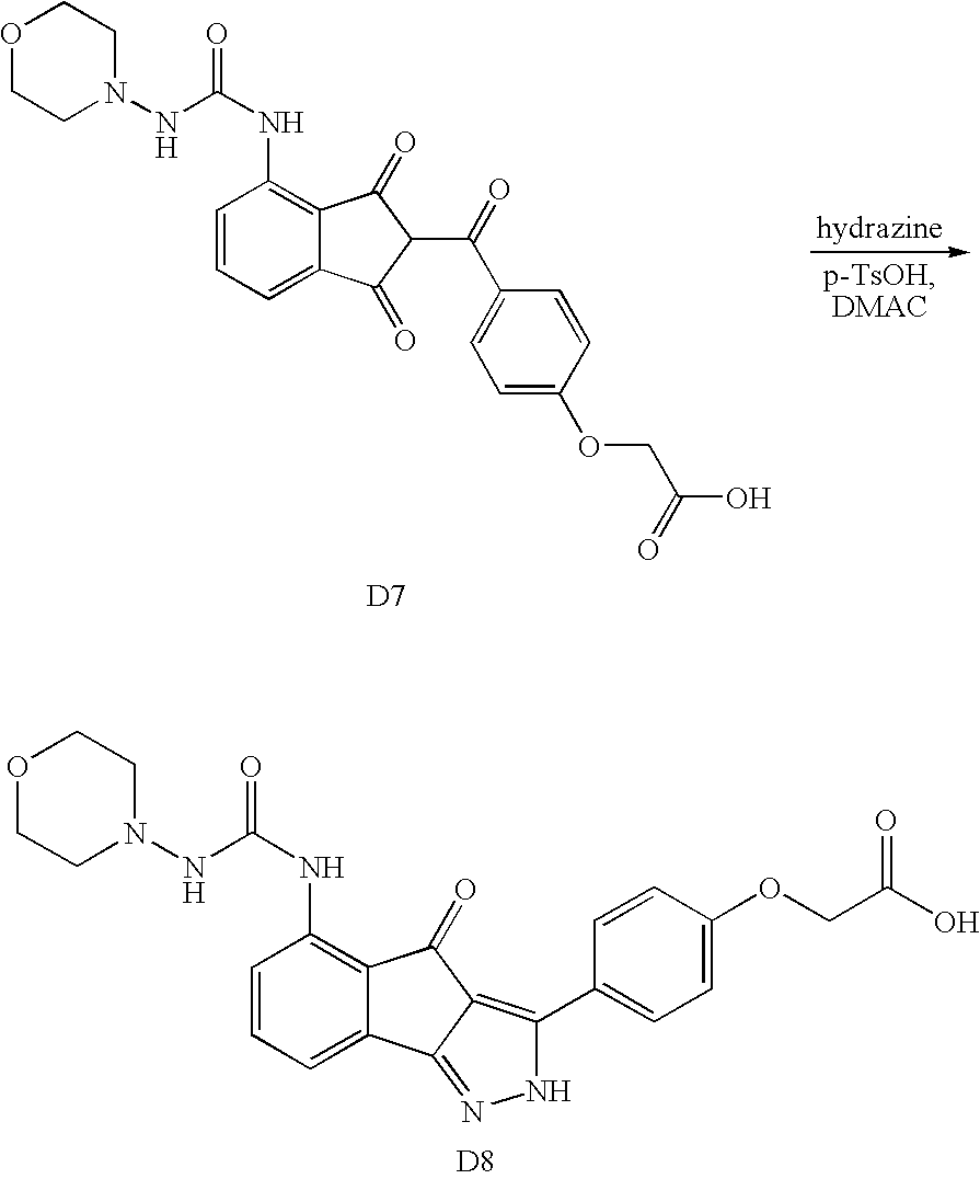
C1=CC=C2C(=C1NC(=O)NN1CCOCC1)C(=O)C(C(=O)C1=CC=C(OCC(O)=O)C=C1)C2=O.[D7].C1=CC=C2C(=C1NC(=O)NN1CCOCC1)C(=O)C1=C(C3=CC=C(OCC(O)=O)C=C3)NN=C21.[D8]
